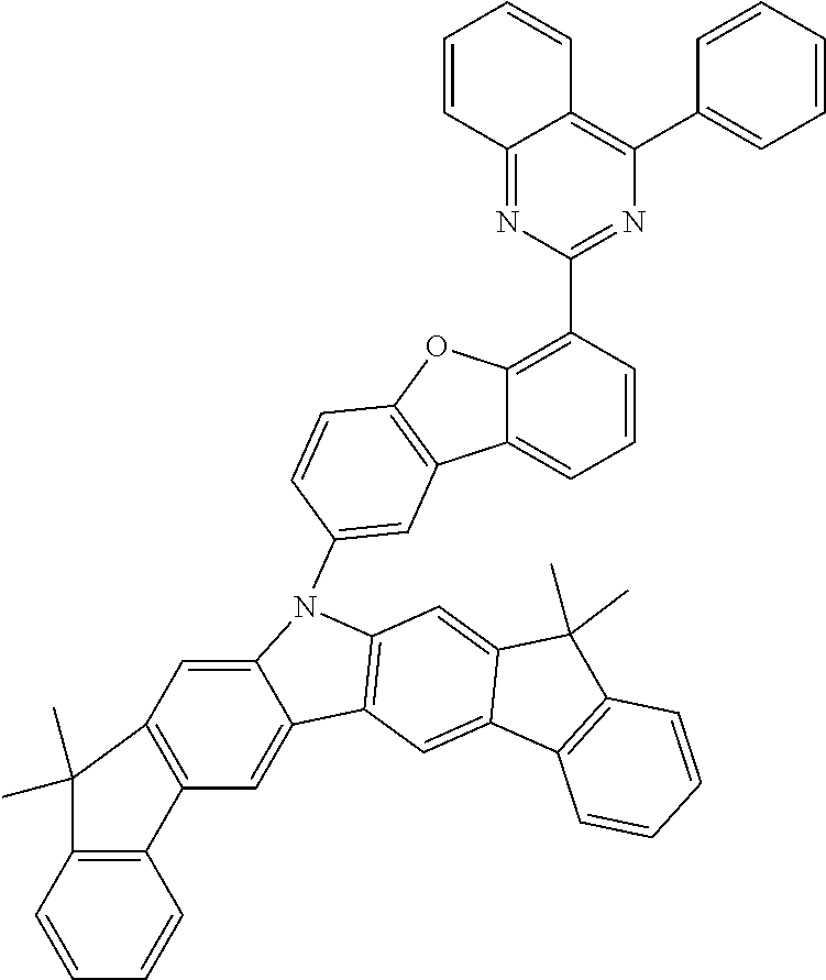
C12=C(C=C3C(=C1)C1=C(C=C4C(=C1)C1=C(C4(C)C)C=CC=C1)N3C1=CC3=C(OC4=C(C5=NC(C6=CC=CC=C6)=C6C(=N5)C=CC=C6)C=CC=C43)C=C1)C(C)(C)C1=C2C=CC=C1
